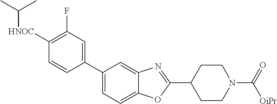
C1([HNOC]C(C)C)=C(F)C=C(C2=CC=C3C(=C2)N=C(C2CCN(C(=O)[OiPr])CC2)O3)C=C1
